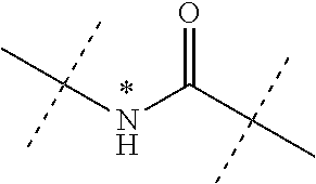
N(C(C(C)(C)C)=O)C(C)(C)C
